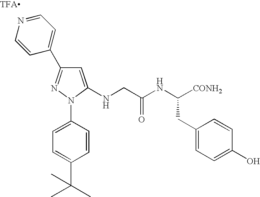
C1=C(NCC(NC([CONH2])CC2=CC=C(O)C=C2)=O)N(C2=CC=C(C(C)(C)C)C=C2)N=C1C1=CC=NC=C1
